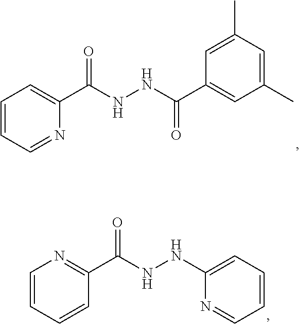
C1=CC=NC(C(NNC(C2=CC(C)=CC(C)=C2)=O)=O)=C1.C1=CC=CC(C(NNC2=CC=CC=N2)=O)=N1
